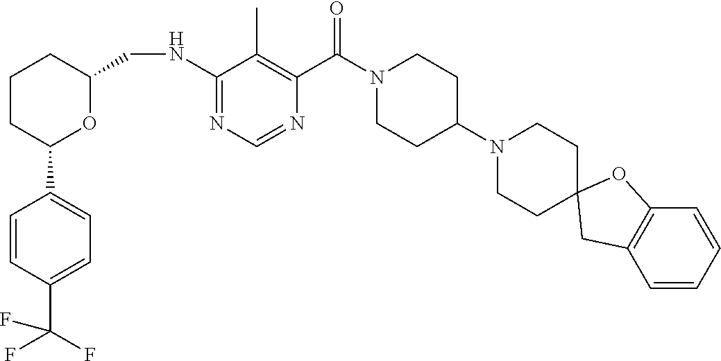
C1CC(C2=CC=C(C(F)(F)F)C=C2)OC(CNC2=NC=NC(C(N3CCC(N4CCC5(CC4)CC4=C(O5)C=CC=C4)CC3)=O)=C2C)C1
